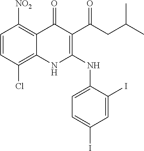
C1=CC(Cl)=C2C(=C1[NO2])C(=O)C(C(CC(C)C)=O)=C(NC1=CC=C(I)C=C1I)N2
